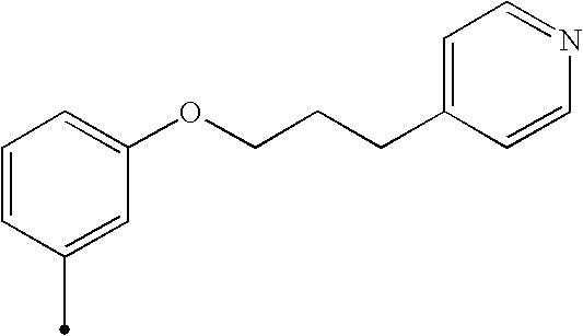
C1=CC(C)=CC(OCCCC2=CC=NC=C2)=C1
